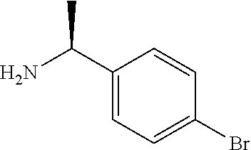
C1(C(N)C)=CC=C(Br)C=C1
